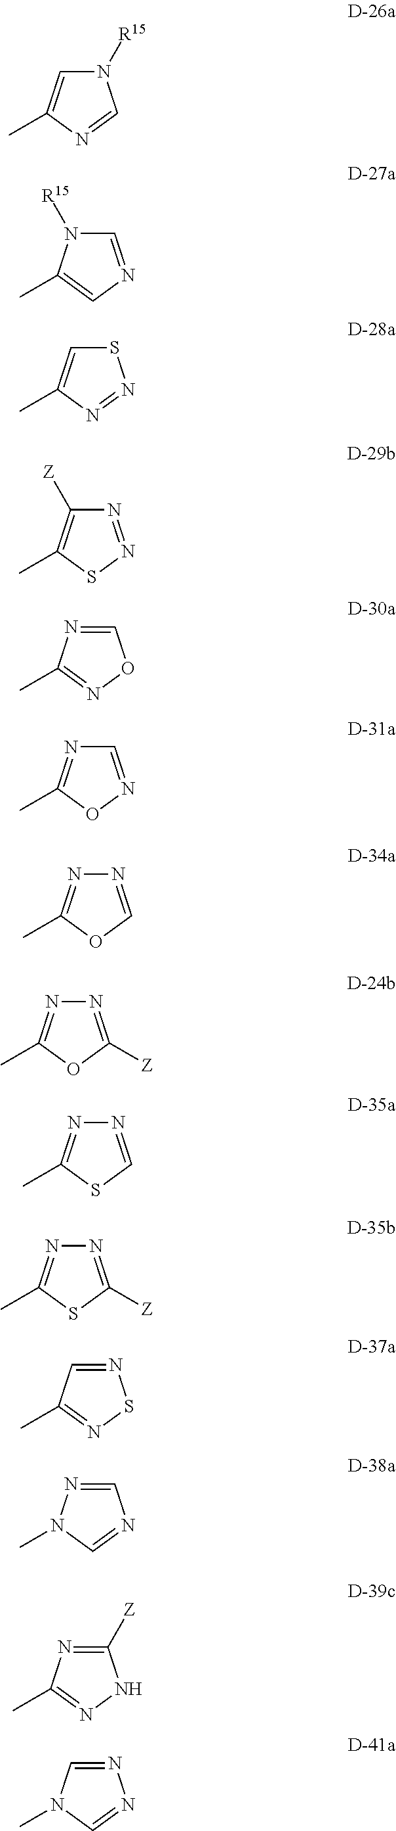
N1([R15])C=C(C)N=C1.C1=NC=C(C)N1[R15].S1C=C(C)N=N1.N1=NSC(C)=C1[Z].C1=NC(C)=NO1.C1=NOC(C)=N1.N1=COC(C)=N1.N1=C([Z])OC(C)=N1.N1=CSC(C)=N1.N1=C([Z])SC(C)=N1.N1=CC(C)=NS1.C1=NN(C)C=N1.C1([Z])=NC(C)=NN1.N1=CN(C)C=N1
